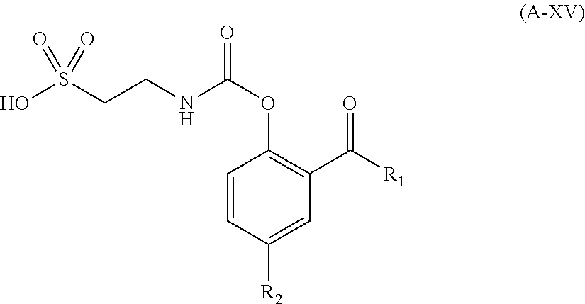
OS(CCNC(OC1=C(C([R1])=O)C=C([R2])C=C1)=O)(=O)=O
